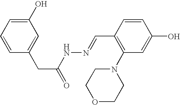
C1(O)=CC=CC(CC(=O)NN=CC2=C(N3CCOCC3)C=C(O)C=C2)=C1
